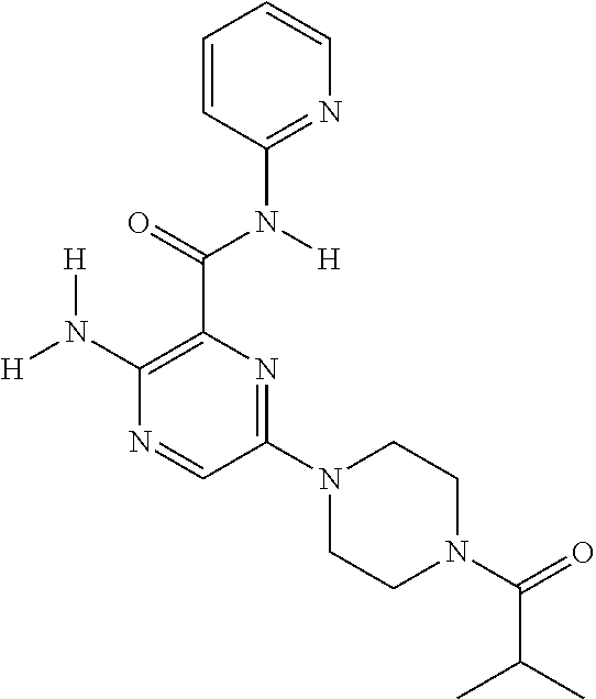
C1(N([H])[H])=C(C(=O)N([H])C2=NC=CC=C2)N=C(N2CCN(C(=O)C(C)C)CC2)C=N1
